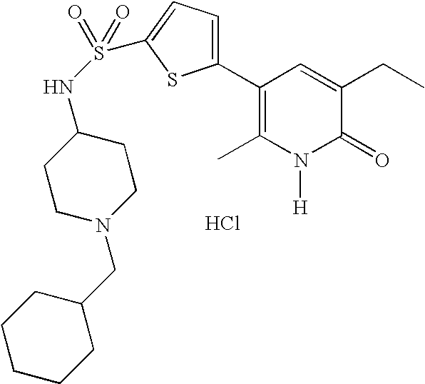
C1N(CC2CCCCC2)CCC(NS(=O)(=O)C2=CC=C(C3=C(C)N([H])C(=O)C(CC)=C3)S2)C1.Cl
